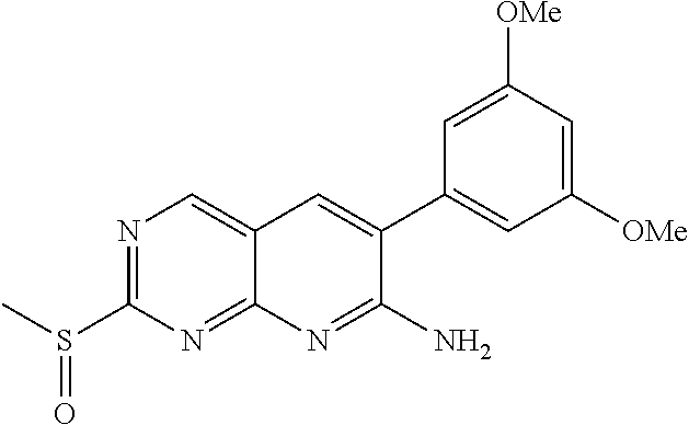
C1(C2=CC3=CN=C(S(C)=O)N=C3N=C2N)=CC([OMe])=CC([OMe])=C1
